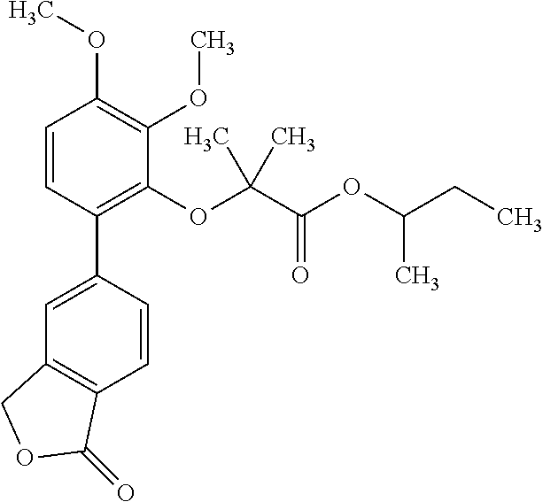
C1=C(C2=C(OC(C(OC(CC)C)=O)(C)C)C(OC)=C(OC)C=C2)C=CC2=C1COC2=O
